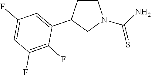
C1=C(F)C=C(C2CCN(C(N)=S)C2)C(F)=C1F
